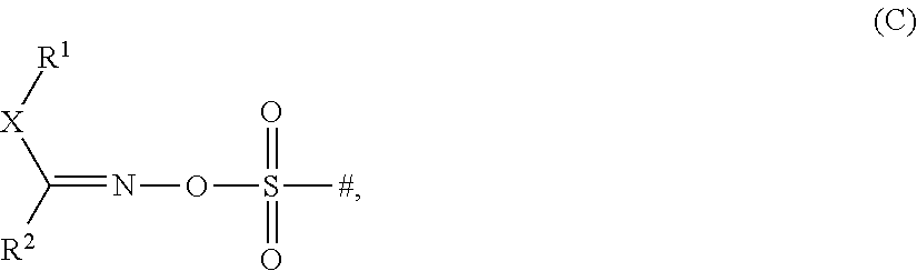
[R1][X]C([R2])=NOS([#])(=O)=O
